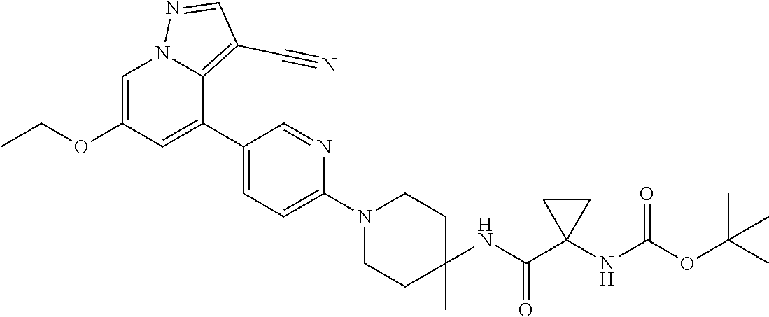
C1=C(OCC)C=C(C2=CC=C(N3CCC(C)(NC(C4(NC(OC(C)(C)C)=O)CC4)=O)CC3)N=C2)C2=C(C#N)C=NN12
